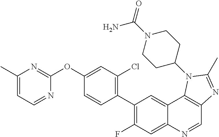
C1(C)=CC=NC(OC2=CC(Cl)=C(C3=C(F)C=C4C(=C3)C3=C(C=N4)N=C(C)N3C3CCN(C(N)=O)CC3)C=C2)=N1
